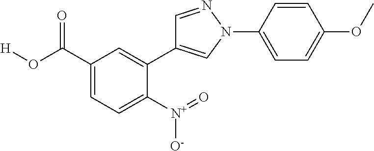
C1=CC(N2C=C(C3=CC(C(O[H])=O)=CC=C3[N+](=O)[O-])C=N2)=CC=C1OC
